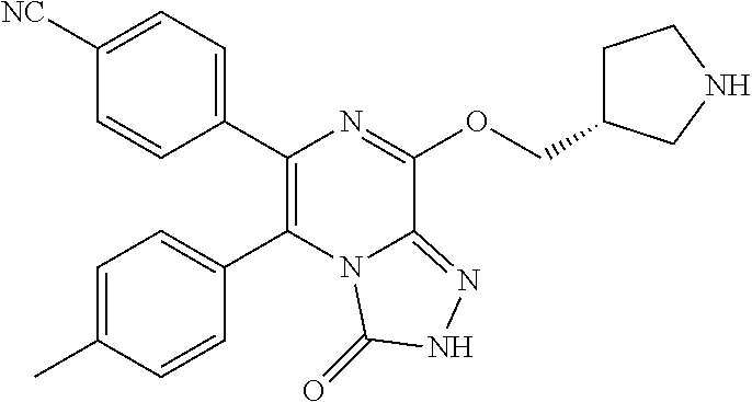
C12=NNC(=O)N1C(C1=CC=C(C)C=C1)=C(C1=CC=C([NC])C=C1)N=C2OCC1CCNC1
